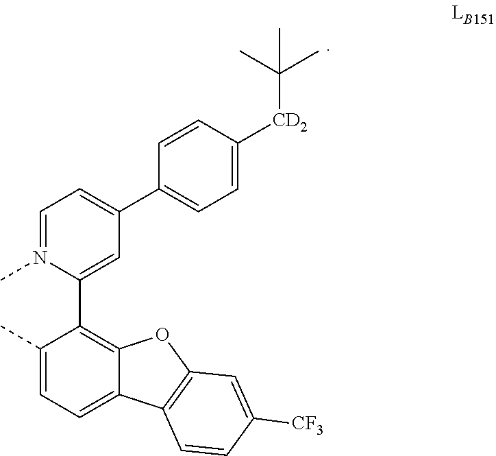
C1(C)=CC=C2C(=C1C1=CC(C3=CC=C([CD2]C(C)(C)C)C=C3)=CC=N1C)OC1=C2C=CC([CF3])=C1
